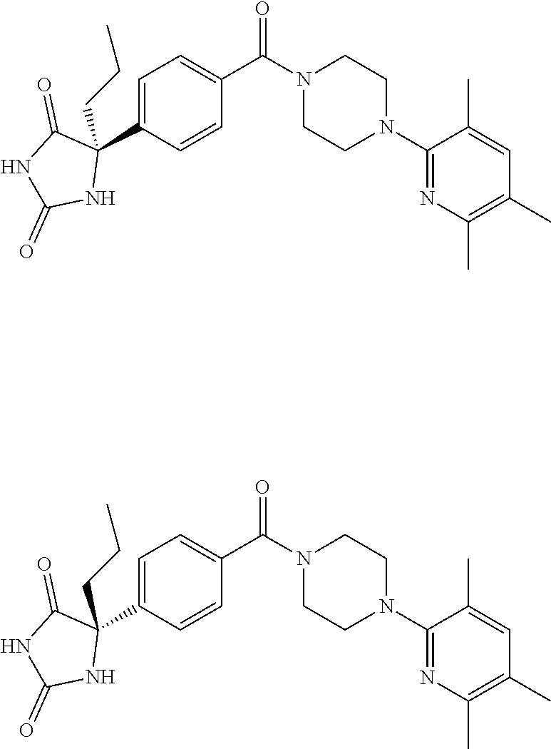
C1=C(C2(CCC)C(=O)NC(=O)N2)C=CC(C(N2CCN(C3=NC(C)=C(C)C=C3C)CC2)=O)=C1.C1=C(C2(CCC)C(=O)NC(=O)N2)C=CC(C(N2CCN(C3=NC(C)=C(C)C=C3C)CC2)=O)=C1
